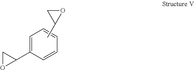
C1=C(C2CO2)C=CC=C1.CC1OC1
